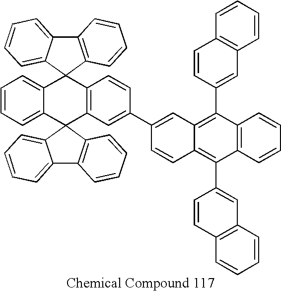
C12=CC=CC=C1C1(C3=C(C=CC(C4=CC5=C(C6=CC7=C(C=C6)C=CC=C7)C6=C(C(C7=CC8=C(C=C7)C=CC=C8)=C5C=C4)C=CC=C6)=C3)C23C2=CC=CC=C2C2=C3C=CC=C2)C2=C(C3=CC=CC=C31)C=CC=C2
